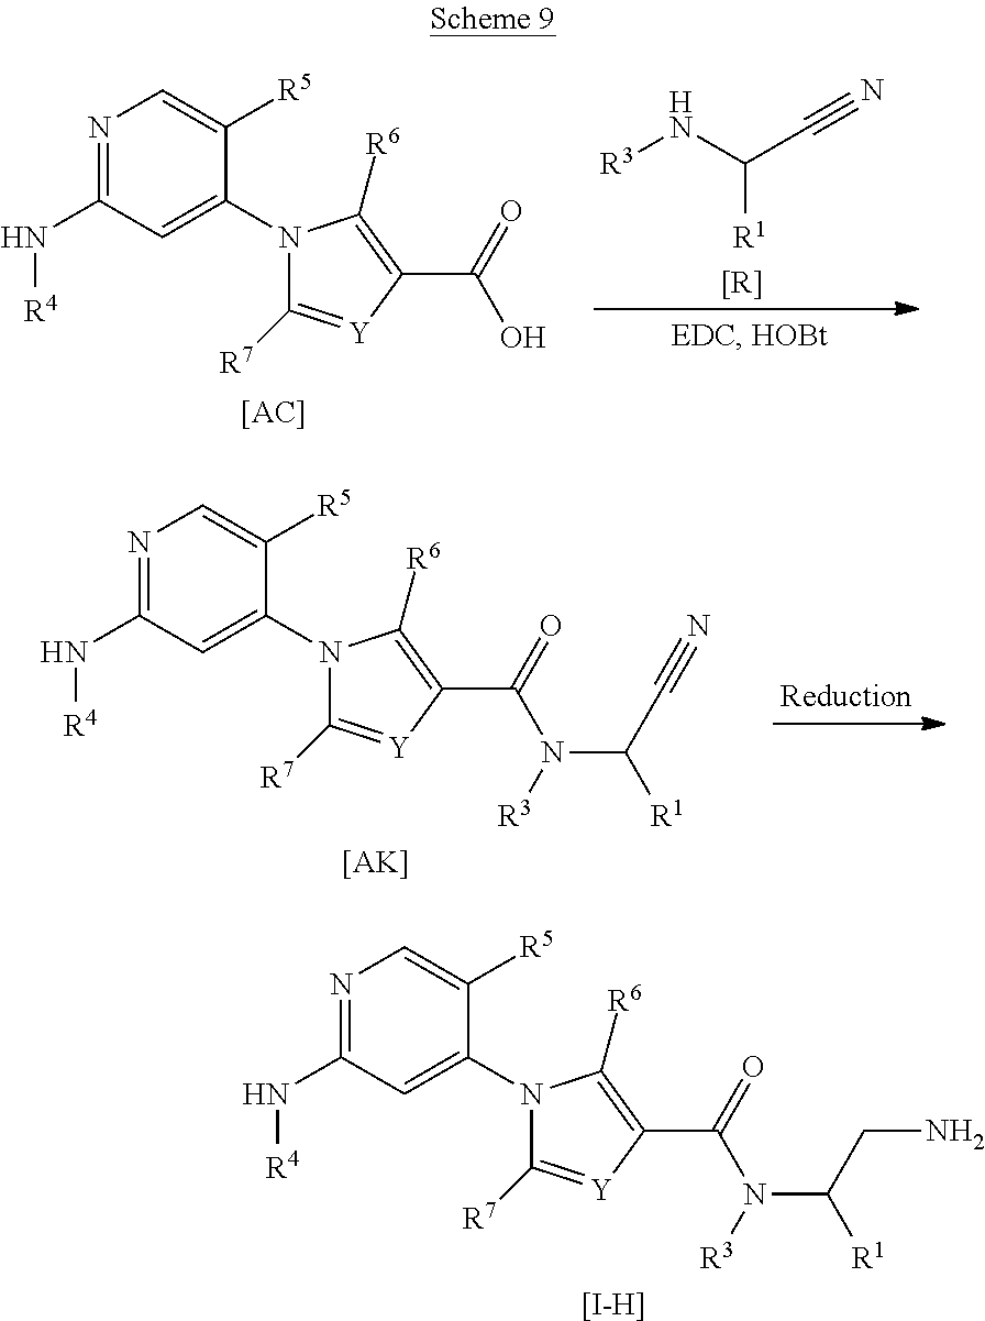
N1(C2=CC(N[R4])=NC=C2[R5])C([R7])=[Y]C(C(=O)O)=C1[R6].[R3]NC(C#N)[R1].[[R]].[[AC]].N1(C2=CC(N[R4])=NC=C2[R5])C([R7])=[Y]C(C(=O)N([R3])C([R1])C#N)=C1[R6].[[AK]].N1(C2=CC(N[R4])=NC=C2[R5])C([R7])=[Y]C(C(=O)N([R3])C([R1])CN)=C1[R6].[[I-H]]
